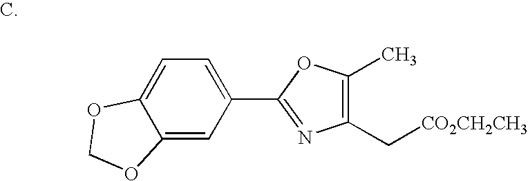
C12=CC(C3=NC(C[CO2CH2CH3])=C(C)O3)=CC=C1OCO2
